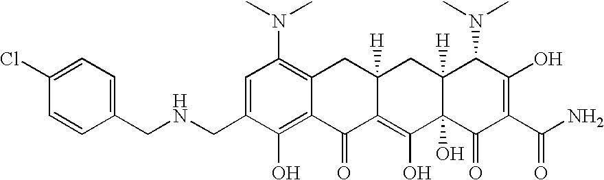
N(CC1=CC(N(C)C)=C2C(=C1O)C(=O)C1=C(O)C3(O)C([H])(CC1([H])C2)C(N(C)C)C(O)=C(C(N)=O)C3=O)CC1=CC=C(Cl)C=C1
